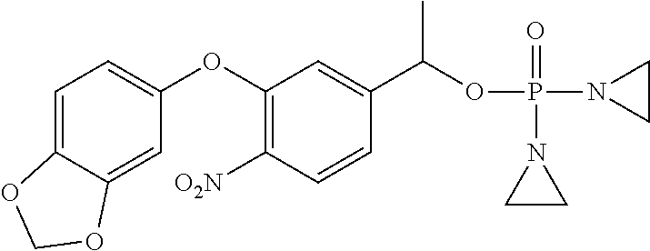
C1=C2C(=CC(OC3=C([O2N])C=CC(C(OP(N4CC4)(=O)N4CC4)C)=C3)=C1)OCO2
